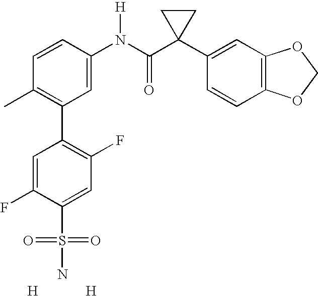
C1=CC(N(C(C2(C3=CC4=C(C=C3)OCO4)CC2)=O)[H])=CC(C2=C(F)C=C(S(=O)(=O)N)C(F)=C2)=C1C.[H].[H]
